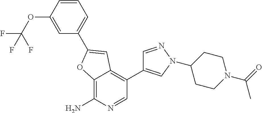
C12=C(N)N=CC(C3=CN(C4CCN(C(C)=O)CC4)N=C3)=C1C=C(C1=CC=CC(OC(F)(F)F)=C1)O2
